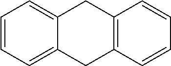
C1=CC=C2C(=C1)CC1=C(C2)C=CC=C1
